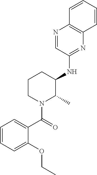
O(C1=CC=CC=C1C(N1C(C)C(NC2=NC3=C(N=C2)C=CC=C3)CCC1)=O)CC
